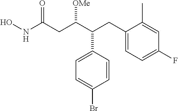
ONC(CC(C(CC1=CC=C(F)C=C1C)C1=CC=C(Br)C=C1)[OMe])=O
